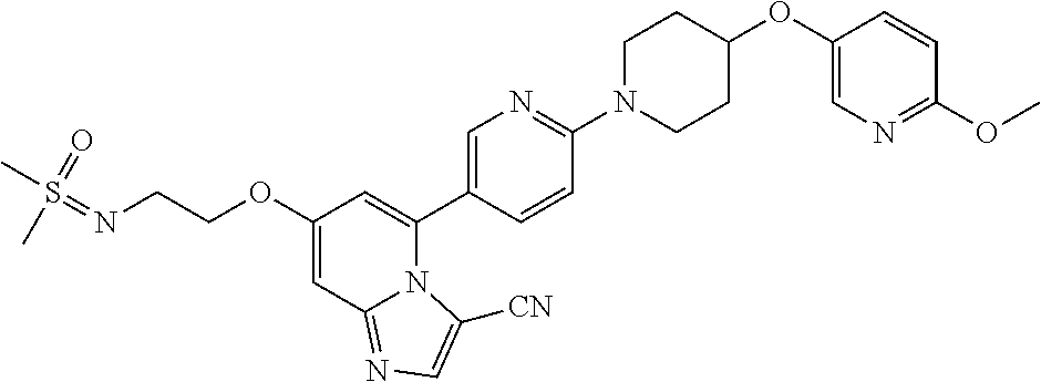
C1(OCCN=S(C)(=O)C)=CC2=NC=C([CN])N2C(C2=CN=C(N3CCC(OC4=CN=C(OC)C=C4)CC3)C=C2)=C1
